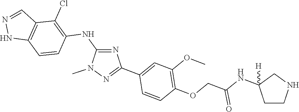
N1(C)N=C(C2=CC(OC)=C(OCC(NC3([H])CCNC3)=O)C=C2)N=C1NC1=C(Cl)C2=C(NN=C2)C=C1
